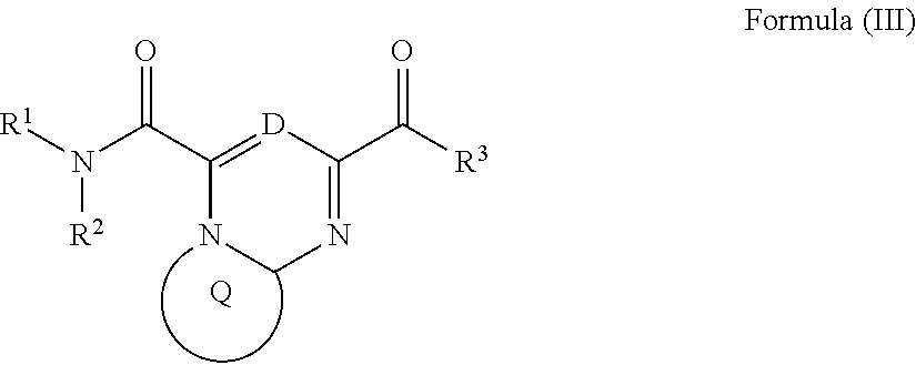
C1(C(N([R1])[R2])=O)=[D]C(C([R3])=O)=NCN1.[Q]
